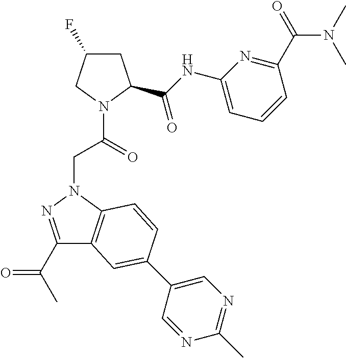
C(=O)(N1CC(F)CC1C(NC1=CC=CC(C(N(C)C)=O)=N1)=O)CN1C2=C(C(C(C)=O)=N1)C=C(C1=CN=C(C)N=C1)C=C2
